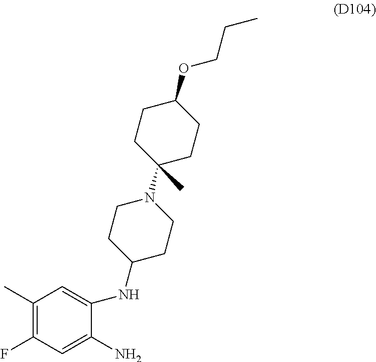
C1(C)=C(F)C=C(N)C(NC2CCN(C3(C)CCC(OCCC)CC3)CC2)=C1
